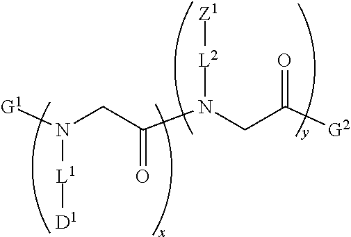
[G1]N(CC(N(CC([G2])=O)[L2][Z1])=O)[L1][D1]
